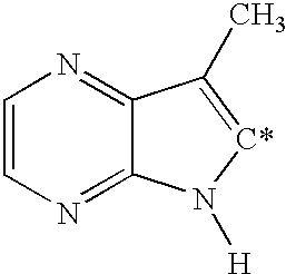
C1=CN=C2C(=N1)C(C)=[C*]N2[H]
